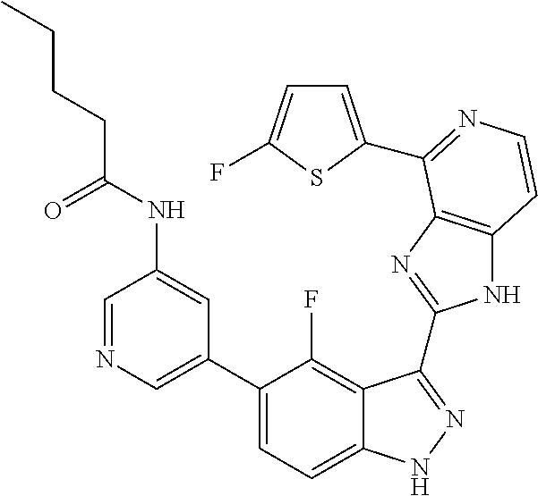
C1=C(C2=CC=C3C(=C2F)C(C2=NC4=C(N2)C=CN=C4C2=CC=C(F)S2)=NN3)C=C(NC(CCCC)=O)C=N1
